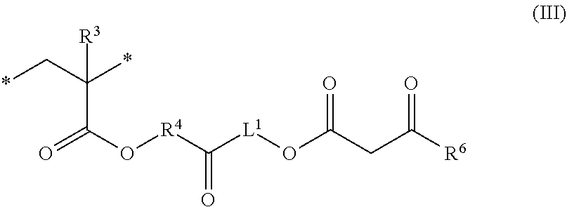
[R3]C(C*)(*)C(O[R4]C([L1]OC(CC([R6])=O)=O)=O)=O
